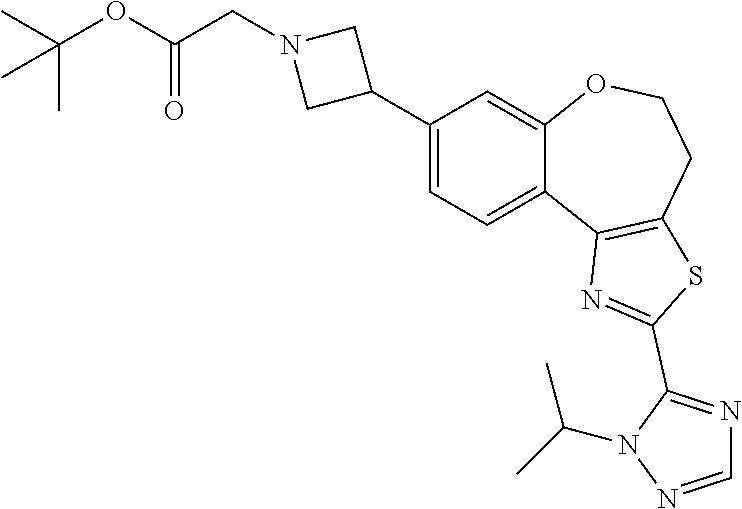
C1(C2CN(CC(OC(C)(C)C)=O)C2)=CC=C2C(=C1)OCCC1=C2N=C(C2=NC=NN2C(C)C)S1
